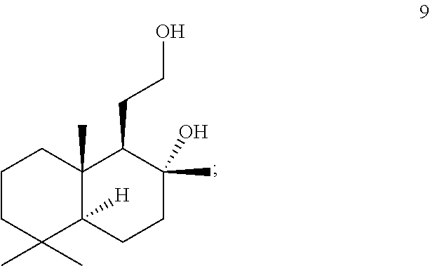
C1CC(C)(C)C2([H])C(C)(C1)C(CCO)C(C)(O)CC2
